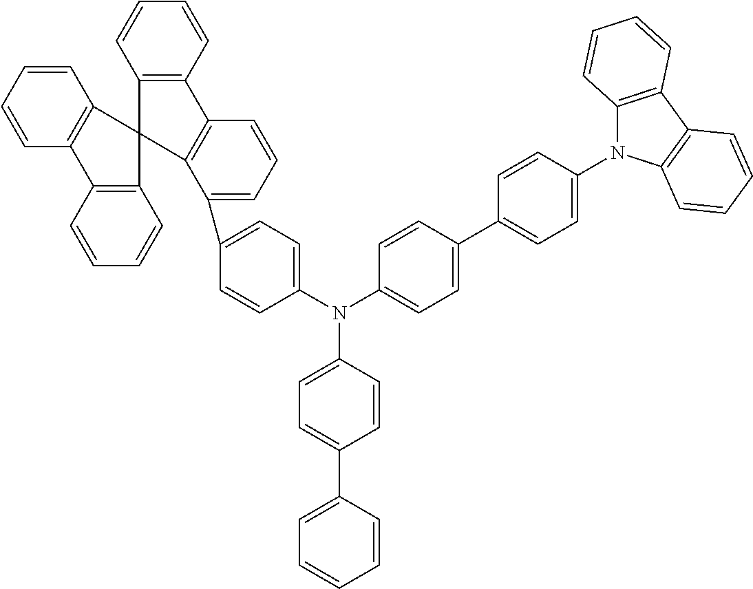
C1(C2=CC=CC=C2)=CC=C(N(C2=CC=C(C3=CC=C(N4C5=C(C6=C4C=CC=C6)C=CC=C5)C=C3)C=C2)C2=CC=C(C3=CC=CC4=C3C3(C5=C4C=CC=C5)C4=C(C=CC=C4)C4=C3C=CC=C4)C=C2)C=C1
